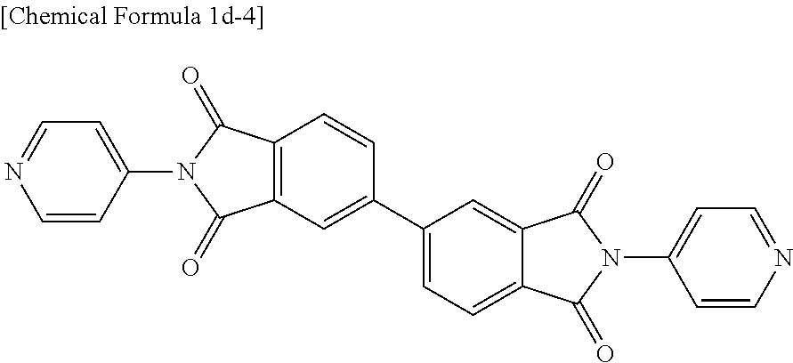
C12=C(C=C(C3=CC=C4C(=C3)C(=O)N(C3=CC=NC=C3)C4=O)C=C1)C(=O)N(C1=CC=NC=C1)C2=O
